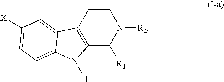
C1CC2=C(C([R1])N1[R2])N([H])C1=CC=C([X])C=C21
